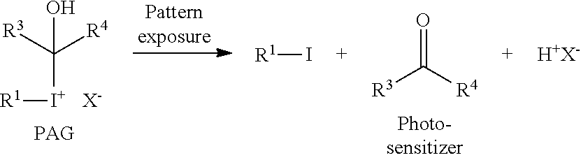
[R3]C([R4])=O.[R3]C([R4])(O)[I+][R1].[X-].[R1]I.[H+X-]
